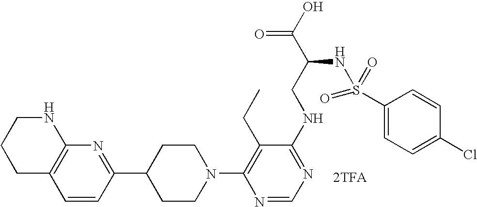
C12=C(C=CC(C3CCN(C4=C(CC)C(NCC(C(O)=O)NS(=O)(=O)C5=CC=C(Cl)C=C5)=NC=N4)CC3)=N1)CCCN2.[2TFA]
